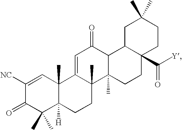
C1([NC])=CC2(C)C([H])(C(C)(C)C1=O)CCC1(C)C2=CC(=O)C2C1(C)CCC1(C([Y])=O)CCC(C)(C)CC12
